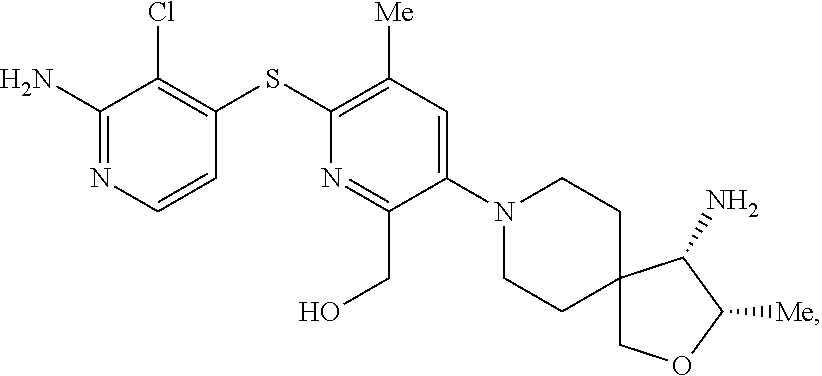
S(C1=C([Me])C=C(N2CCC3(CC2)COC([Me])C3N)C(CO)=N1)C1=C(Cl)C(N)=NC=C1
